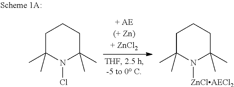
C1(C)(C)N([ZnClAECl2])C(C)(C)CCC1.C1(C)(C)N(Cl)C(C)(C)CCC1
